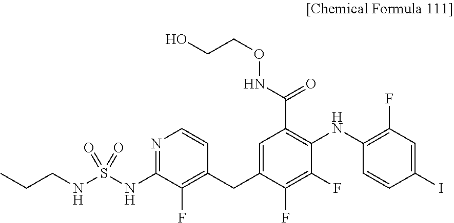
S(NC1=NC=CC(CC2=CC(C(=O)NOCCO)=C(NC3=C(F)C=C(I)C=C3)C(F)=C2F)=C1F)(NCCC)(=O)=O
